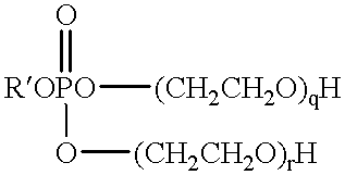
[ROPO](O[(CH2CH2O)rH])([(CH2CH2O)qH])=O
